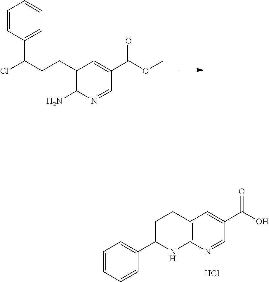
C1(CCC(Cl)C2=CC=CC=C2)=C(N)N=CC(C(OC)=O)=C1.C12=C(N=CC(C(O)=O)=C1)NC(C1=CC=CC=C1)CC2.Cl
